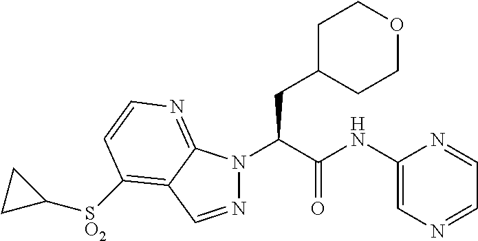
N1(C(C(NC2=CN=CC=N2)=O)CC2CCOCC2)N=CC2=C([SO2]C3CC3)C=CN=C12
